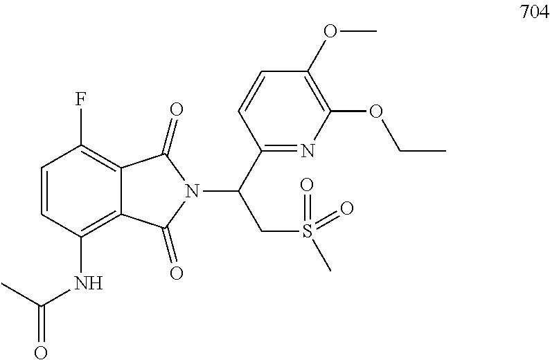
C1=CC(NC(C)=O)=C2C(=C1F)C(=O)N(C(C1=NC(OCC)=C(OC)C=C1)CS(C)(=O)=O)C2=O
